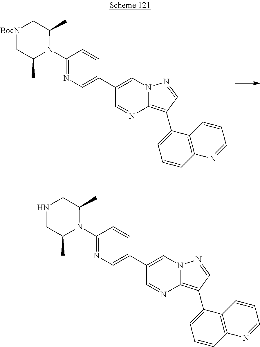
N1=C(N2C(C)C[BocN]CC2C)C=CC(C2=CN3C(=C(C4=CC=CC5=C4C=CC=N5)C=N3)N=C2)=C1.N1=C(N2C(C)CNCC2C)C=CC(C2=CN3C(=C(C4=CC=CC5=C4C=CC=N5)C=N3)N=C2)=C1
